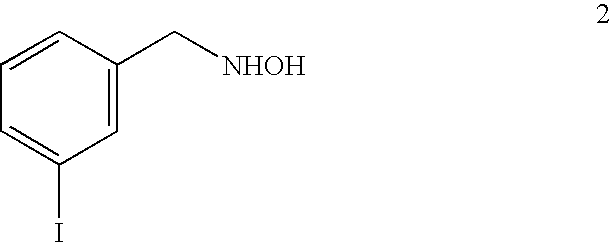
C1=C(I)C=C(C[NHOH])C=C1
